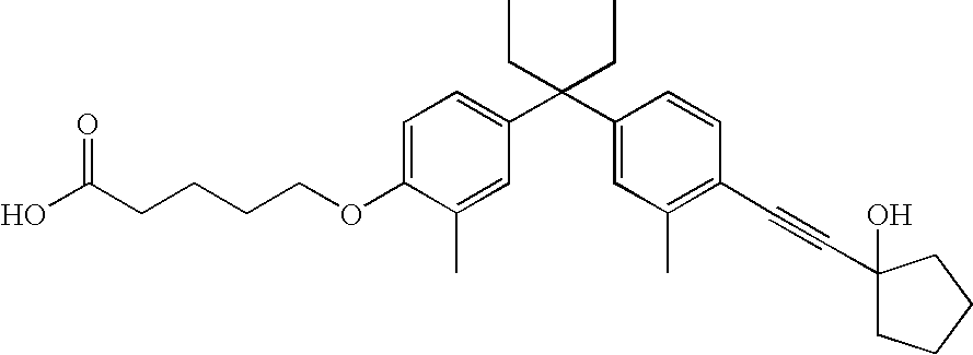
C1=C(OCCCCC(O)=O)C(C)=CC(C(C2=CC(C)=C(C#CC3(O)CCCC3)C=C2)(CC)CC)=C1
